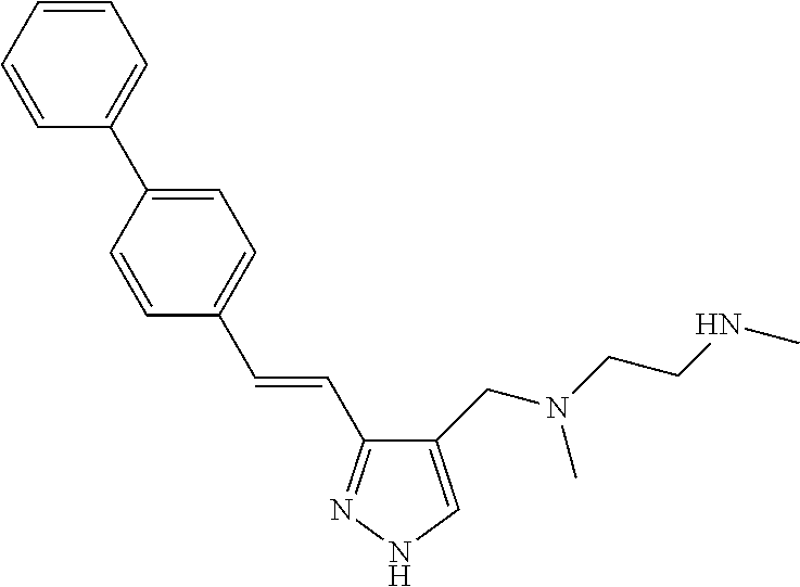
C1(CN(CCNC)C)=CNN=C1C=CC1=CC=C(C2=CC=CC=C2)C=C1
